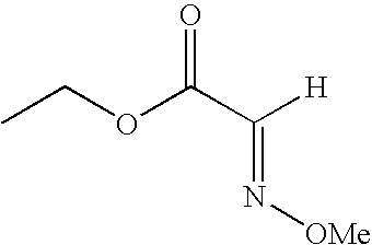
CCOC(C([H])=N[OMe])=O
